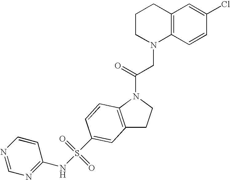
C12=C(N(C(=O)CN3C4=C(CCC3)C=C(Cl)C=C4)CC1)C=CC(S(NC1=NC=NC=C1)(=O)=O)=C2
